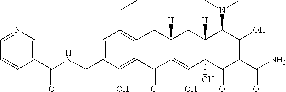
C1=C(CNC(C2=CN=CC=C2)=O)C(O)=C2C(=C1CC)CC1([H])C(=C(O)C3(O)C([H])(C1)C(N(C)C)C(O)=C(C(N)=O)C3=O)C2=O
